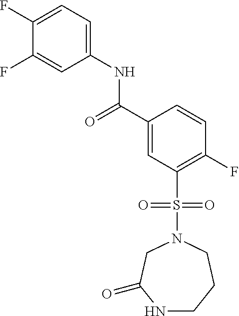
C1(F)=CC=C(NC(=O)C2=CC(S(=O)(=O)N3CC(=O)NCCC3)=C(F)C=C2)C=C1F
